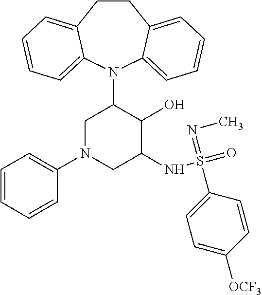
C12=CC=CC=C1N(C1CN(C3=CC=CC=C3)CC(NS(=O)(=NC)C3=CC=C([OCF3])C=C3)C1O)C1=CC=CC=C1CC2
